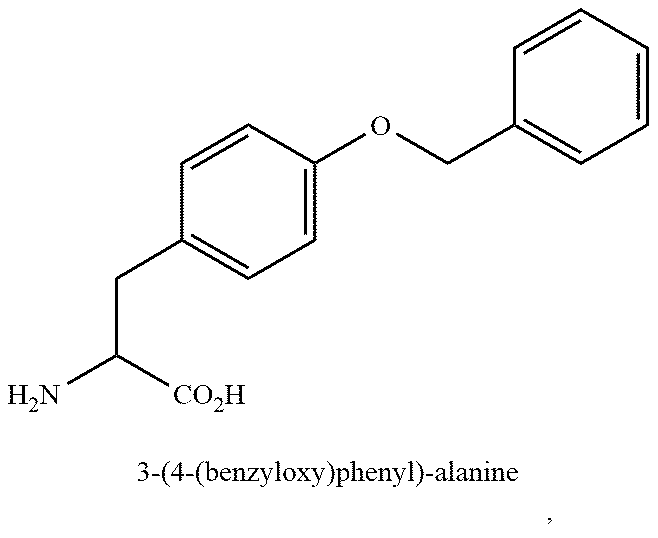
C(C1=CC=C(OCC2=CC=CC=C2)C=C1)C(N)[CO2H]
